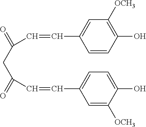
C(CC(=O)C=CC1=CC=C(O)C([OCH3])=C1)(=O)C=CC1=CC([OCH3])=C(O)C=C1
